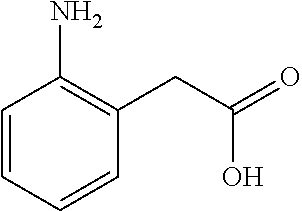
C1=CC=CC(CC(=O)O)=C1N
